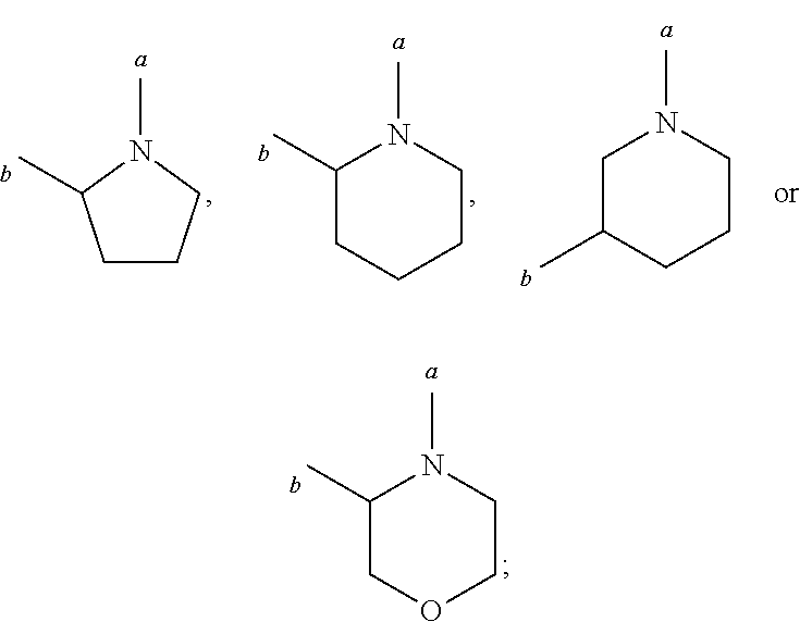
C1C(C)CCCN1C.C1CCN(C)C1C.C1(C)CCCCN1C.C1(C)COCCN1C
